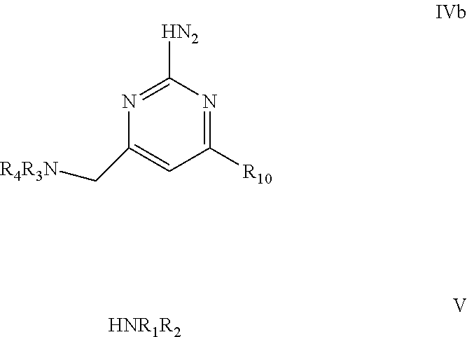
N1=C([HN2])N=C([R10])C=C1C[R4R3N].[HNR1R2]
